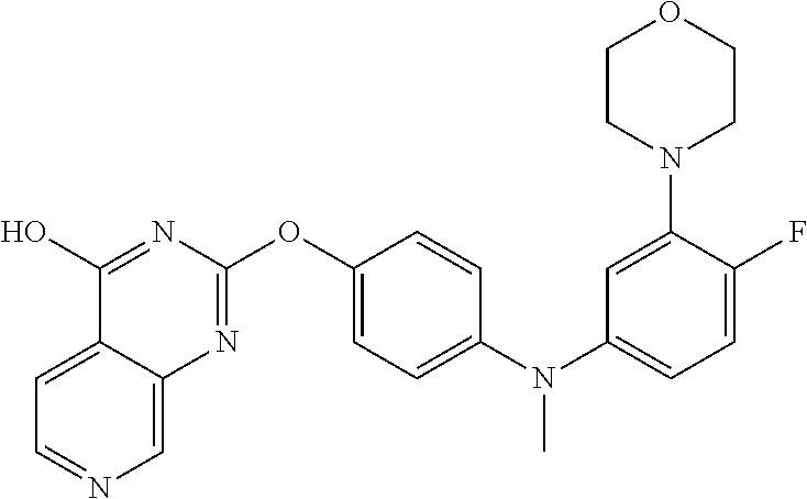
C1=C2C(=CN=C1)N=C(OC1=CC=C(N(C3=CC=C(F)C(N4CCOCC4)=C3)C)C=C1)N=C2O
